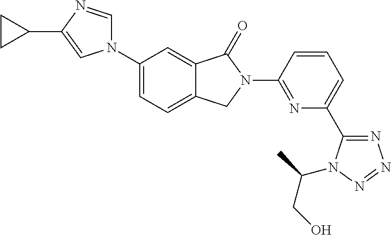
N1(C2=CC=C3C(=C2)C(=O)N(C2=NC(C4=NN=NN4C(C)CO)=CC=C2)C3)C=NC(C2CC2)=C1
